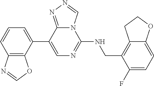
C12=C(CNC3=NC=C(C4=CC=CC5=C4OC=N5)C4=NN=CN34)C(F)=CC=C1OCC2
